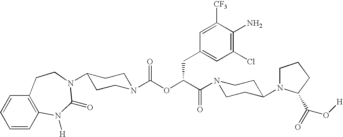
C12=C(C=CC=C1)CCN(C1CCN(C(OC(C(=O)N3CCC(N4CCCC4C(=O)O[H])CC3)CC3=CC(Cl)=C(N)C([CF3])=C3)=O)CC1)C(=O)N2[H]
